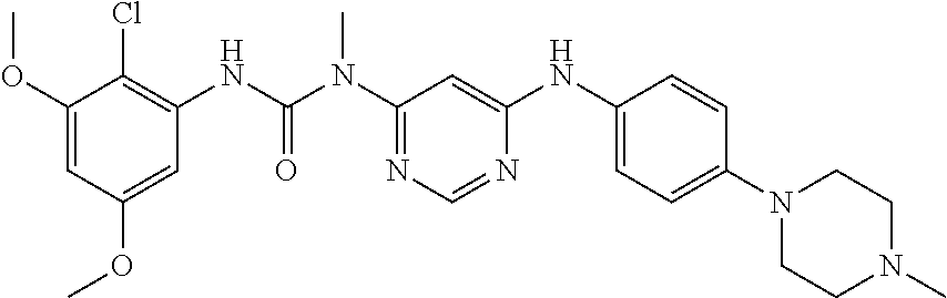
C1(OC)=CC(OC)=CC(NC(N(C2=NC=NC(NC3=CC=C(N4CCN(C)CC4)C=C3)=C2)C)=O)=C1Cl
